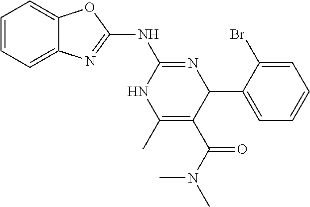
C1=CC=C2C(=C1)N=C(NC1=NC(C3=CC=CC=C3Br)C(C(=O)N(C)C)=C(C)N1)O2
